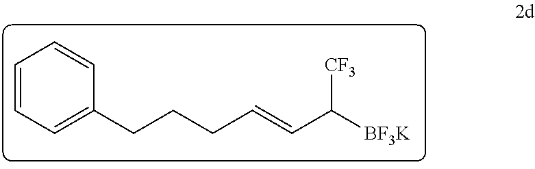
C1=CC=C(CCCC=CC([CF3])[BF3K])C=C1
